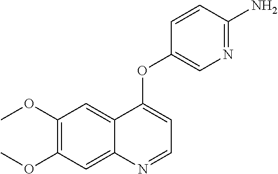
C1(OC)=C(OC)C=C2C(=C1)C(OC1=CN=C(N)C=C1)=CC=N2
